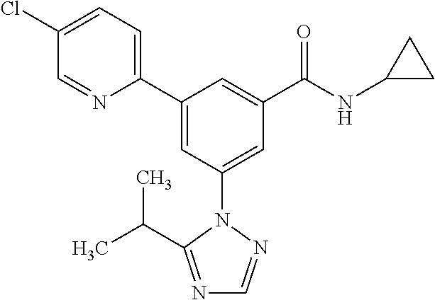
C1(C2=CC(N3N=CN=C3C(C)C)=CC(C(NC3CC3)=O)=C2)=CC=C(Cl)C=N1
